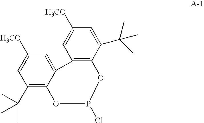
C1(C(C)(C)C)=C2C(=CC([H3CO])=C1)C1=C(C(C(C)(C)C)=CC([H3CO])=C1)OP(Cl)O2
